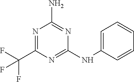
N1=C(C(F)(F)F)N=C(NC2=CC=CC=C2)N=C1N
